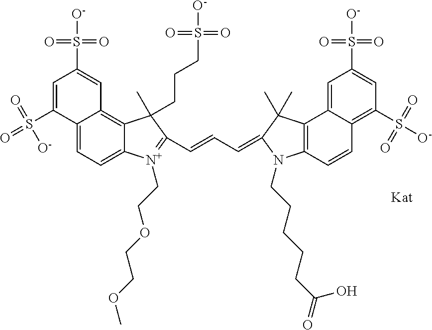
C12=CC=C3C(=C1C=C(S([O-])(=O)=O)C=C2S(=O)(=O)[O-])C(CCCS([O-])(=O)=O)(C)C(C=CC=C1C(C)(C)C2=C(C=CC4=C(S([O-])(=O)=O)C=C(S([O-])(=O)=O)C=C42)N1CCCCCC(=O)O)=[N+]3CCOCCOC
